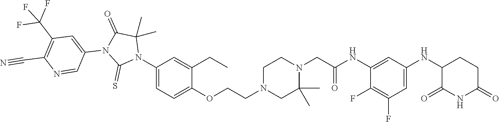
C1(F)=C(F)C=C(NC2C(=O)NC(=O)CC2)C=C1NC(CN1CCN(CCOC2=CC=C(N3C(C)(C)C(=O)N(C4=CC(C(F)(F)F)=C(C#N)N=C4)C3=S)C=C2CC)CC1(C)C)=O
